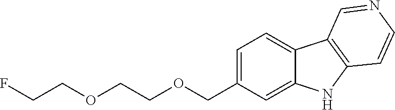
C1=C(COCCOCCF)C=C2C(=C1)C1=C(N2)C=CN=C1
